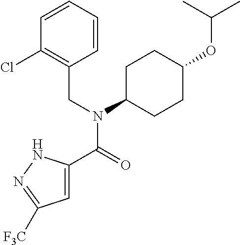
C1=C(C(=O)N(CC2=C(Cl)C=CC=C2)C2CCC(OC(C)C)CC2)NN=C1[F3C]
